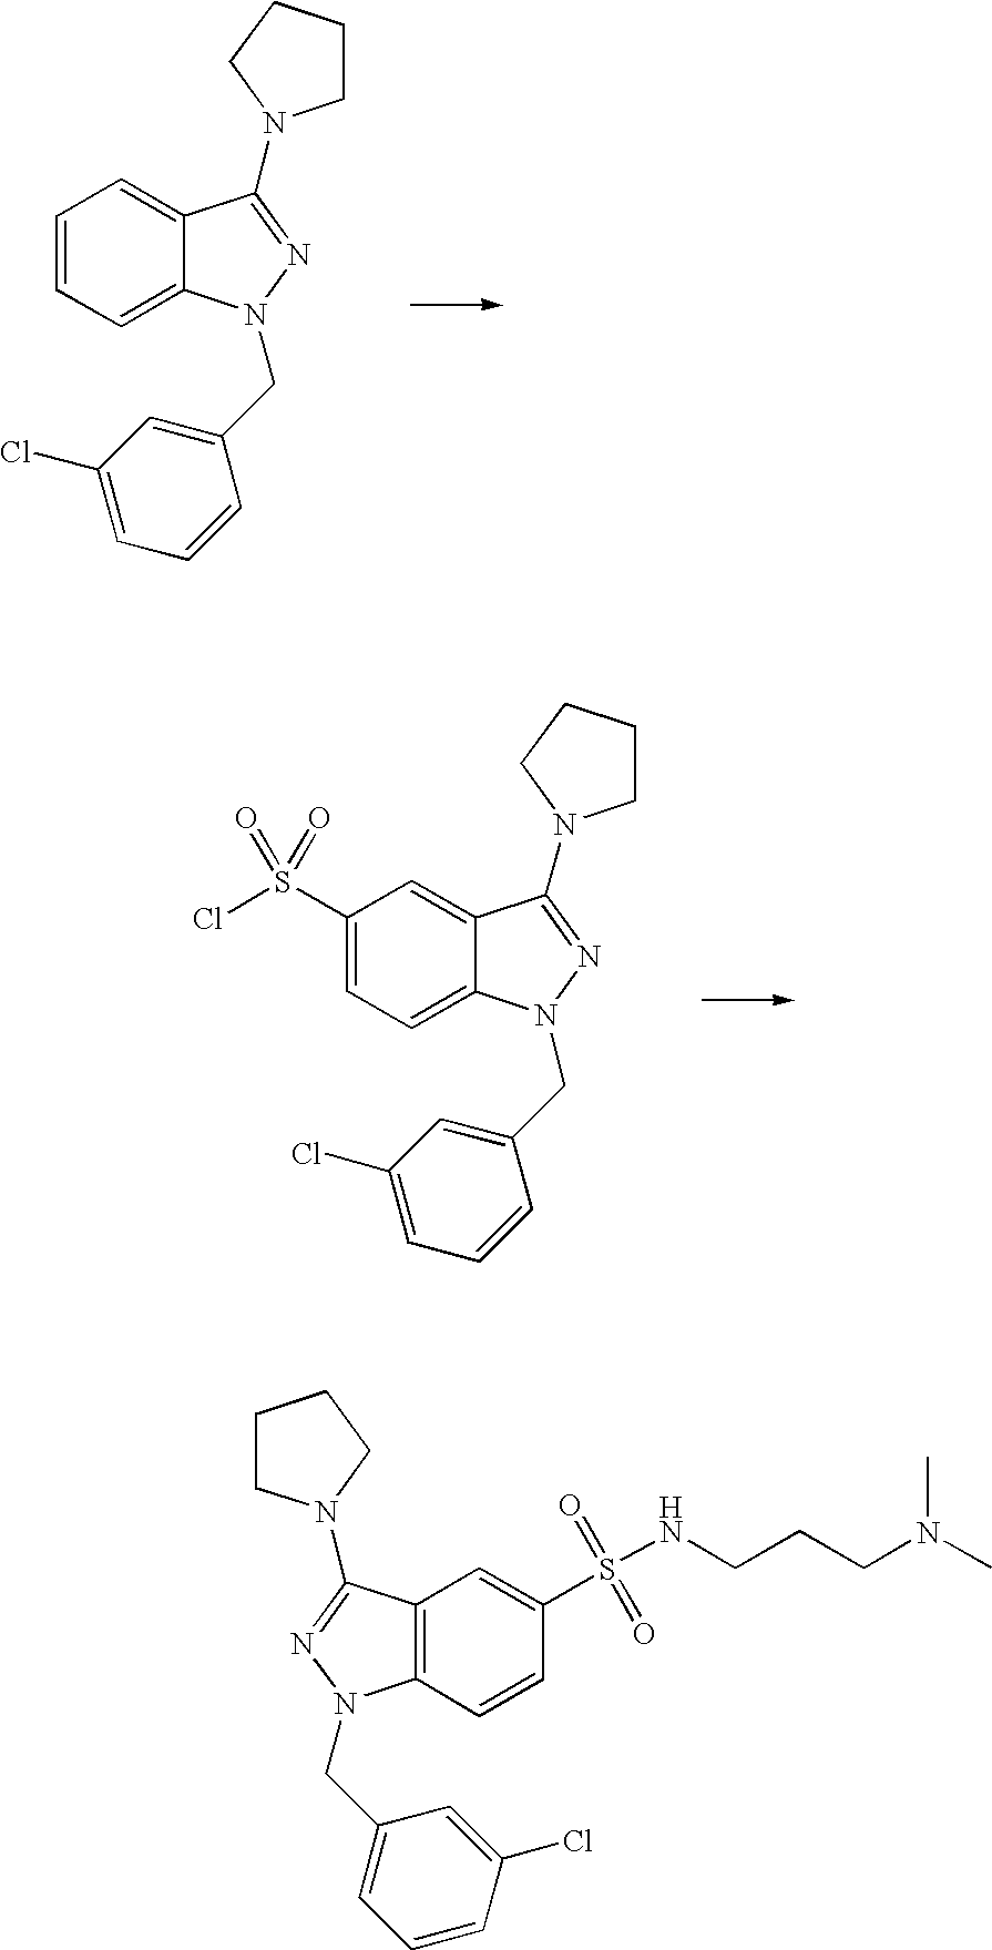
C1=CC=C2C(=C1)C(N1CCCC1)=NN2CC1=CC(Cl)=CC=C1.C1(S(Cl)(=O)=O)=CC=C2C(=C1)C(N1CCCC1)=NN2CC1=CC(Cl)=CC=C1.C12=C(C=CC(S(NCCCN(C)C)(=O)=O)=C1)N(CC1=CC=CC(Cl)=C1)N=C2N1CCCC1
